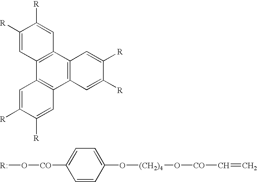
C1([R])=CC2=C(C=C1[R])C1=C(C3=C2C=C([R])C([R])=C3)C=C([R])C([R])=C1.[R:]O[CO]C1=CC=C(O[(CH2)4]O[CO]C=C)C=C1
